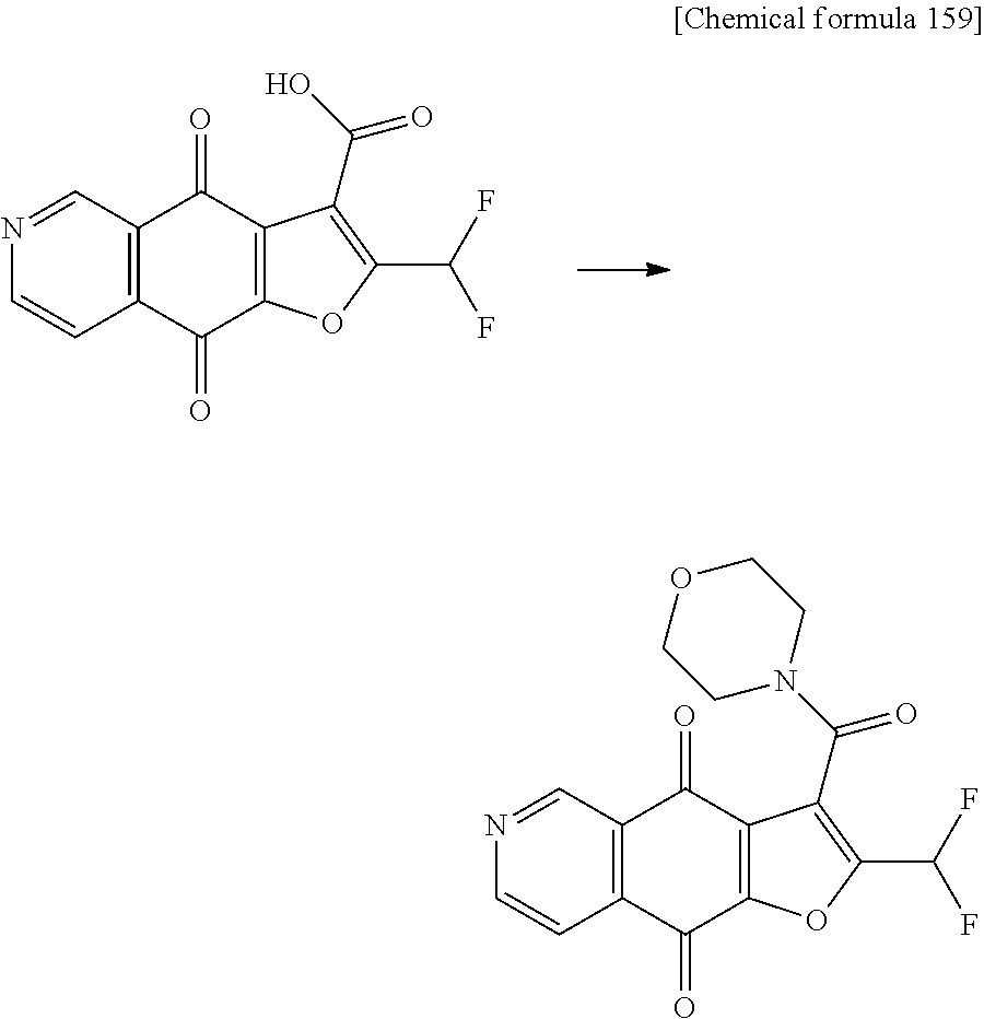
C12=C(C(=O)C3=C(C1=O)C(C(O)=O)=C(C(F)F)O3)C=CN=C2.C12=C(C(=O)C3=C(C1=O)C(C(N1CCOCC1)=O)=C(C(F)F)O3)C=CN=C2
